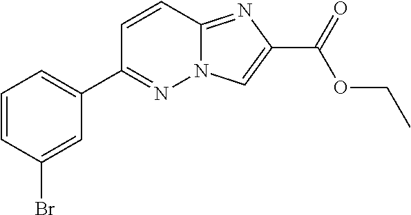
C1=CC(Br)=CC(C2=NN3C(=NC(C(=O)OCC)=C3)C=C2)=C1
